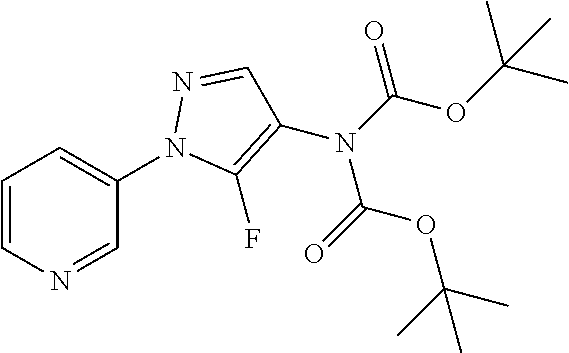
C1=CN=CC(N2C(F)=C(N(C(=O)OC(C)(C)C)C(OC(C)(C)C)=O)C=N2)=C1
